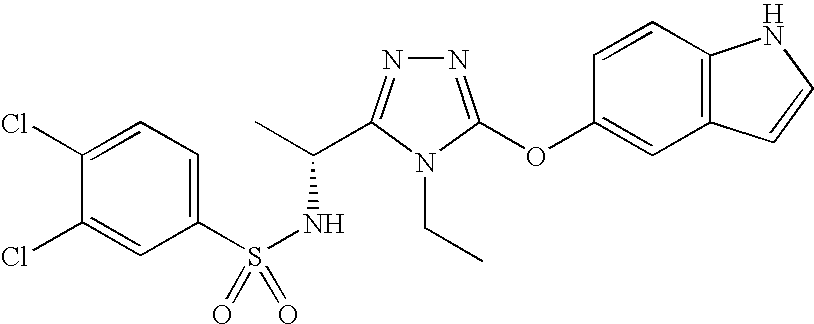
N1=C(OC2=CC3=C(C=C2)NC=C3)N(CC)C(C(C)NS(=O)(C2=CC=C(Cl)C(Cl)=C2)=O)=N1
